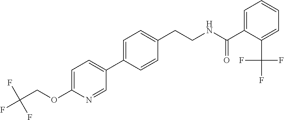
C(CNC(=O)C1=CC=CC=C1C(F)(F)F)C1=CC=C(C2=CC=C(OCC(F)(F)F)N=C2)C=C1
